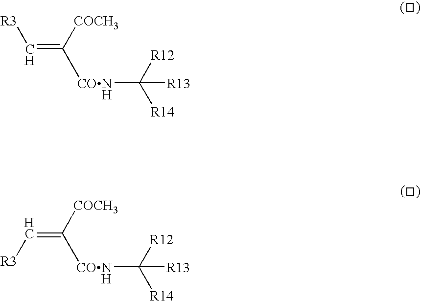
C(=C([COCH3])[CONH]C([R12])([R14])[R13])[R3].C(=C([COCH3])[CONH]C([R12])([R14])[R13])[R3]
